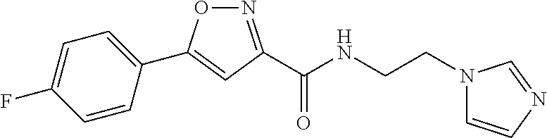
C1(C2=CC(C(NCCN3C=CN=C3)=O)=NO2)=CC=C(F)C=C1
